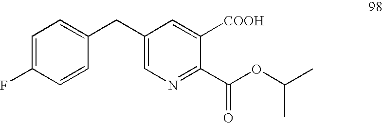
C1=C(F)C=CC(CC2=CN=C(C(OC(C)C)=O)C([COOH])=C2)=C1
